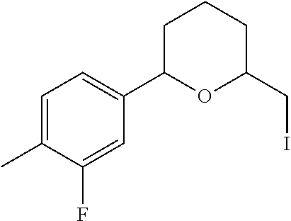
CC1=CC=C(C2CCCC(CI)O2)C=C1F
